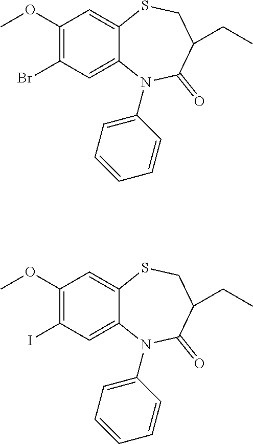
C1(OC)=C(Br)C=C2C(=C1)SCC(CC)C(=O)N2C1=CC=CC=C1.C1(OC)=C(I)C=C2C(=C1)SCC(CC)C(=O)N2C1=CC=CC=C1
